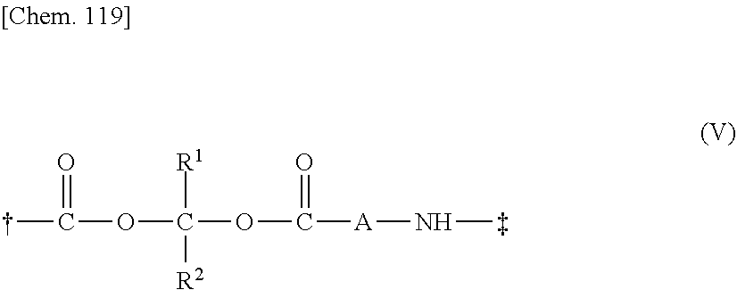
CC(=O)OC(OC(=O)[A]NC)([R1])[R2]
